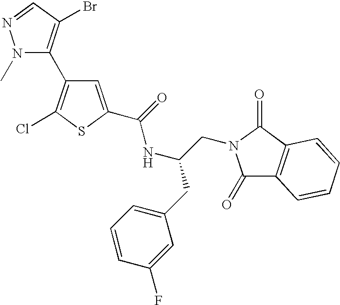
N1(C)C(C2=C(Cl)SC(C(NC(CN3C(=O)C4=C(C3=O)C=CC=C4)CC3=CC=CC(F)=C3)=O)=C2)=C(Br)C=N1
